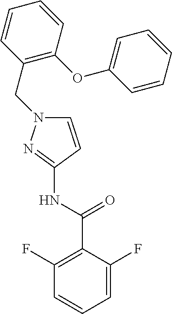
C1=C(F)C(C(NC2=NN(CC3=C(OC4=CC=CC=C4)C=CC=C3)C=C2)=O)=C(F)C=C1
